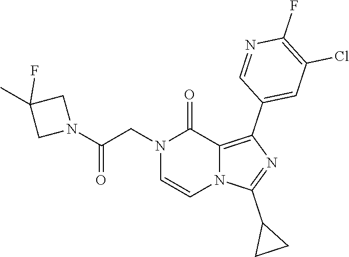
N1(CC(N2CC(C)(F)C2)=O)C=CN2C(=C(C3=CC(Cl)=C(F)N=C3)N=C2C2CC2)C1=O
